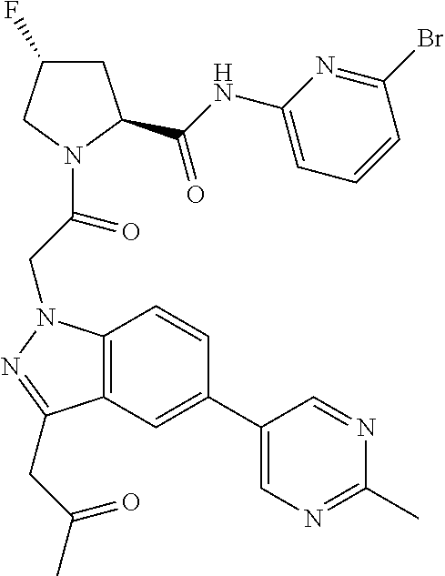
C1C(F)CN(C(CN2C3=C(C(CC(C)=O)=N2)C=C(C2=CN=C(C)N=C2)C=C3)=O)C1C(NC1=CC=CC(Br)=N1)=O
